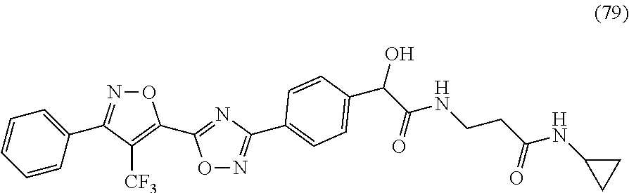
C1=CC=CC(C2=NOC(C3=NC(C4=CC=C(C(C(NCCC(NC5CC5)=O)=O)O)C=C4)=NO3)=C2[CF3])=C1
